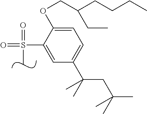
CS(=O)(=O)C1=CC(C(CC(C)(C)C)(C)C)=CC=C1OCC(CCCC)CC
